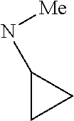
C1(N[Me])CC1
